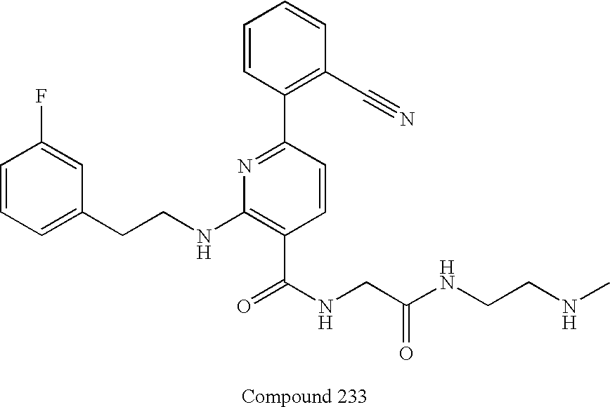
C1=C(CCNC2=C(C(NCC(NCCNC)=O)=O)C=CC(C3=C(C#N)C=CC=C3)=N2)C=C(F)C=C1
